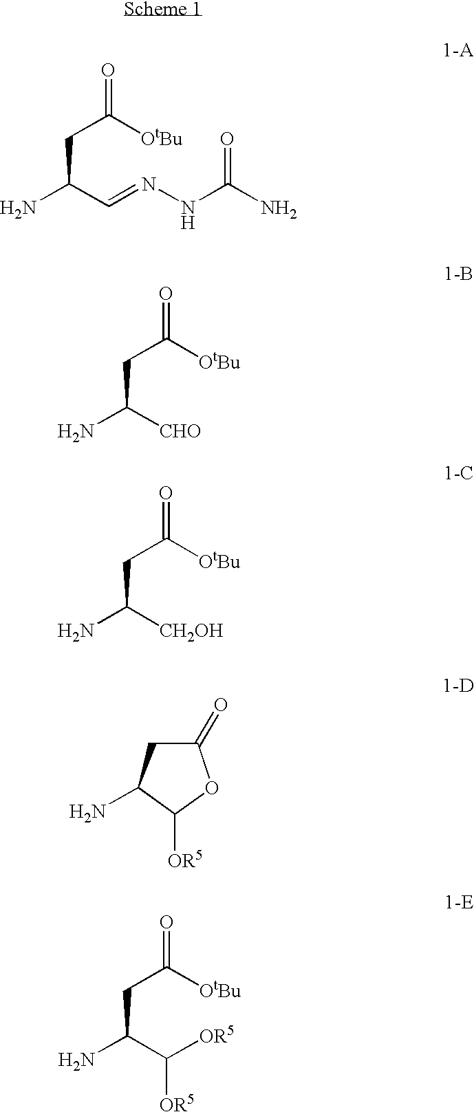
C(C(C=NNC(N)=O)N)C([OtBu])=O.C(C([CHO])N)C([OtBu])=O.C(C([CH2OH])N)C([OtBu])=O.C1(=O)CC(N)C([OR5])O1.C(C(C([OR5])[OR5])N)C([OtBu])=O
